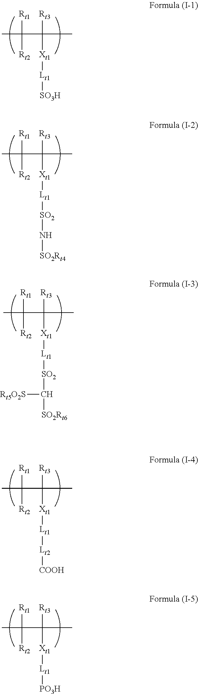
CC(C([Rt3])([Xt1][Lt1][SO3H])C)([Rt1])[Rt2].CC(C([Rt3])([Xt1][Lt1][SO2]N[SO2Rt4])C)([Rt1])[Rt2].CC(C([Rt3])([Xt1][Lt1][SO2]C([SO2Rt6])[Rt5O2S])C)([Rt1])[Rt2].CC(C([Rt3])([Xt1][Lt1][Lt2][COOH])C)([Rt1])[Rt2].CC(C([Rt3])([Xt1][Lt1][PO3H])C)([Rt1])[Rt2]
